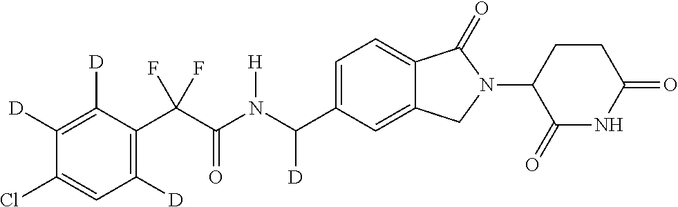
C1([D])=C([D])C(C(C(N(C(C2=CC=C3C(=C2)CN(C2C(=O)NC(=O)CC2)C3=O)[D])[H])=O)(F)F)=C([D])C=C1Cl
